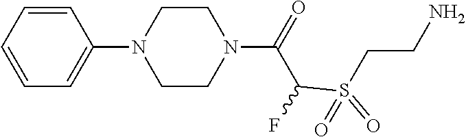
C1CN(C2=CC=CC=C2)CCN1C(=O)C(S(=O)(=O)CCN)F
